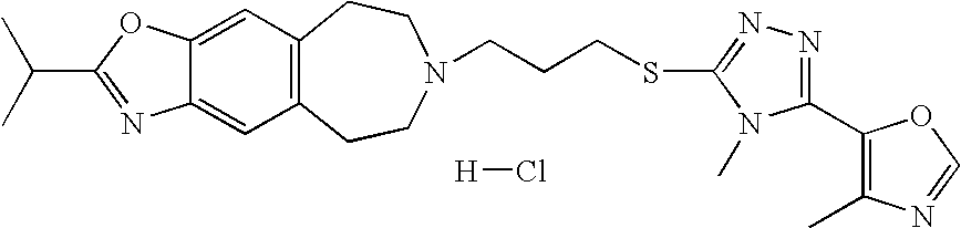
[H]Cl.C12=C(CCN(CCCSC3=NN=C(C4=C(C)N=CO4)N3C)CC1)C=C1C(=C2)OC(C(C)C)=N1
